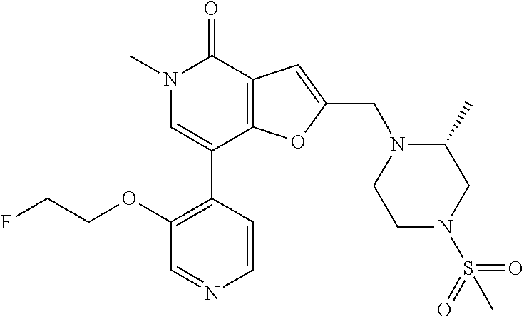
C1(OCCF)=C(C2=CN(C)C(=O)C3=C2OC(CN2CCN(S(=O)(=O)C)CC2C)=C3)C=CN=C1
